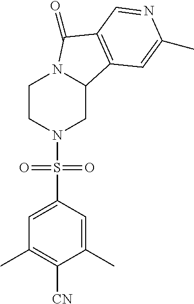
C1CN(S(C2=CC(C)=C([CN])C(C)=C2)(=O)=O)CC2N1C(=O)C1=C2C=C(C)N=C1
